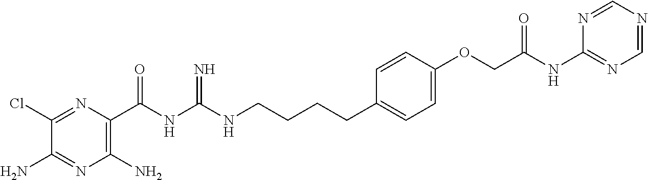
C1(Cl)=NC(C(NC(NCCCCC2=CC=C(OCC(NC3=NC=NC=N3)=O)C=C2)=N)=O)=C(N)N=C1N
